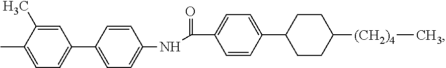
C1=C(C)C(C)=CC(C2=CC=C(NC(=O)C3=CC=C(C4CCC([(CH2)4]C)CC4)C=C3)C=C2)=C1
